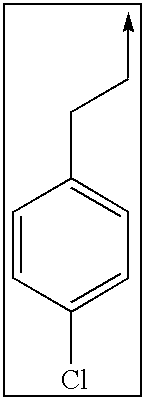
C1=CC(Cl)=CC=C1CC->C
